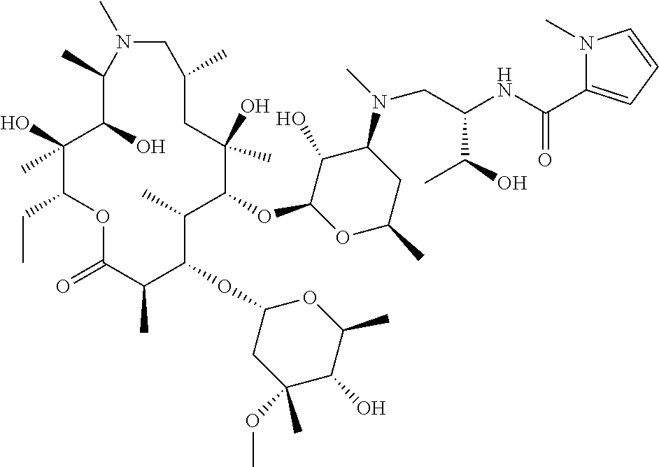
C1(O)(C)C(CC)OC(=O)C(C)C(OC2CC(OC)(C)C(O)C(C)O2)C(C)C(OC2OC(C)CC(N(C)CC(NC(=O)C3=CC=CN3C)C(O)C)C2O)C(C)(O)CC(C)CN(C)C(C)C1O
